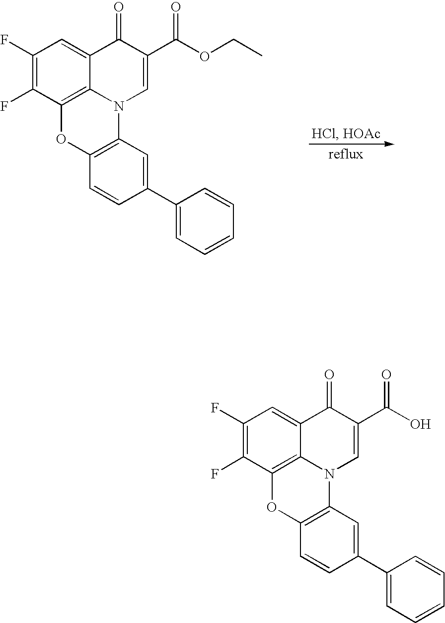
C1(F)=C(F)C2=C3C(=C1)C(=O)C(C(OCC)=O)=CN3C1=C(O2)C=CC(C2=CC=CC=C2)=C1.C1(F)=C(F)C2=C3C(=C1)C(=O)C(C(O)=O)=CN3C1=C(O2)C=CC(C2=CC=CC=C2)=C1
